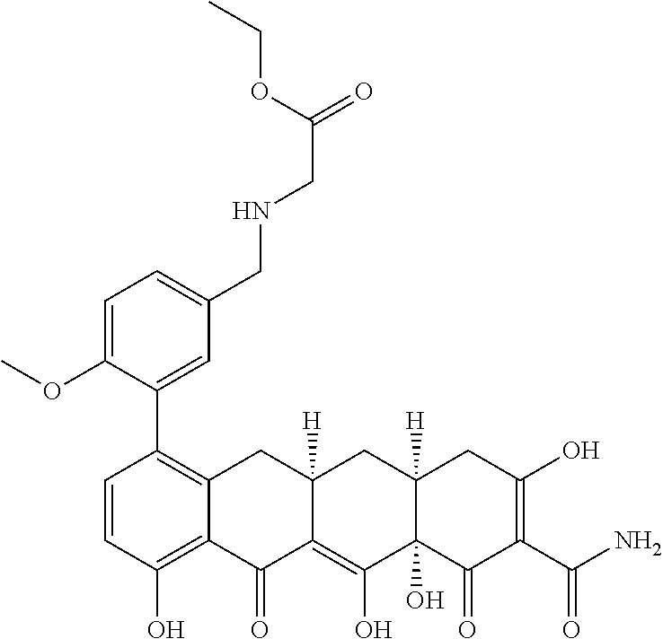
C1=CC(O)=C2C(=C1C1=CC(CNCC(OCC)=O)=CC=C1OC)CC1([H])C(=C(O)C3(O)C([H])(C1)CC(O)=C(C(N)=O)C3=O)C2=O
